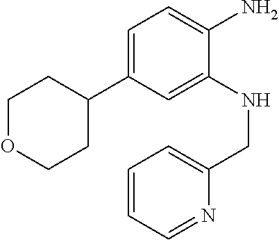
C1(C2=CC=C(N)C(NCC3=CC=CC=N3)=C2)CCOCC1
